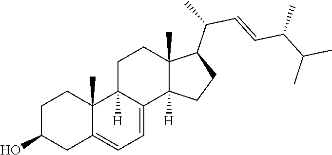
C1(O)CC2=CC=C3C([H])(C2(C)CC1)CCC1(C)C3([H])CCC1C(C)C=CC(C(C)C)C
